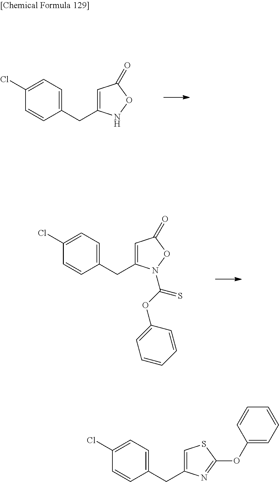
C1(Cl)=CC=C(CC2=CC(=O)ON2)C=C1.C1(Cl)=CC=C(CC2=CC(=O)ON2C(=S)OC2=CC=CC=C2)C=C1.C1(Cl)=CC=C(CC2=CSC(OC3=CC=CC=C3)=N2)C=C1
